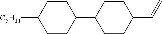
C1CC(C2CCC(C=C)CC2)CCC1[C5H11]
